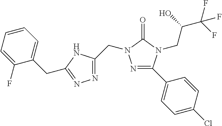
N1=C(C2=CC=C(Cl)C=C2)N(CC(O)C(F)(F)F)C(=O)N1CC1=NN=C(CC2=CC=CC=C2F)N1
